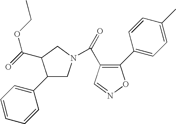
CCOC(=O)C1C(C2=CC=CC=C2)CN(C(=O)C2=C(C3=CC=C(C)C=C3)ON=C2)C1
